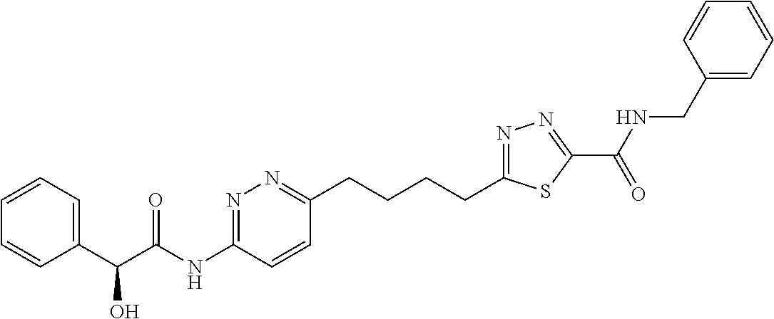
C1=CC=C(C(C(NC2=NN=C(CCCCC3=NN=C(C(=O)NCC4=CC=CC=C4)S3)C=C2)=O)O)C=C1
